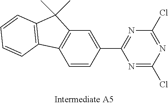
C12=C(C=C(C3=NC(Cl)=NC(Cl)=N3)C=C1)C(C)(C)C1=C2C=CC=C1
